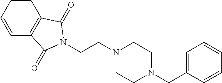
C1=CC=CC2=C1C(=O)N(CCN1CCN(CC3=CC=CC=C3)CC1)C2=O
